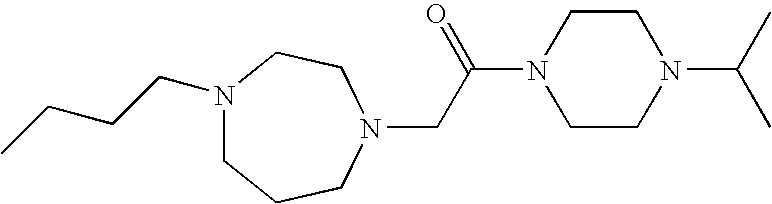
C(C(N1CCN(C(C)C)CC1)=O)N1CCCN(CCCC)CC1
